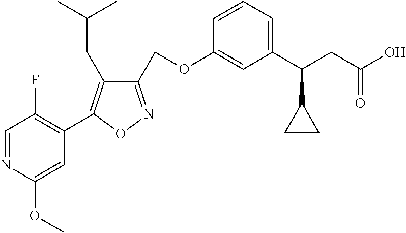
C1=NC(OC)=CC(C2=C(CC(C)C)C(COC3=CC(C(CC(O)=O)C4CC4)=CC=C3)=NO2)=C1F
